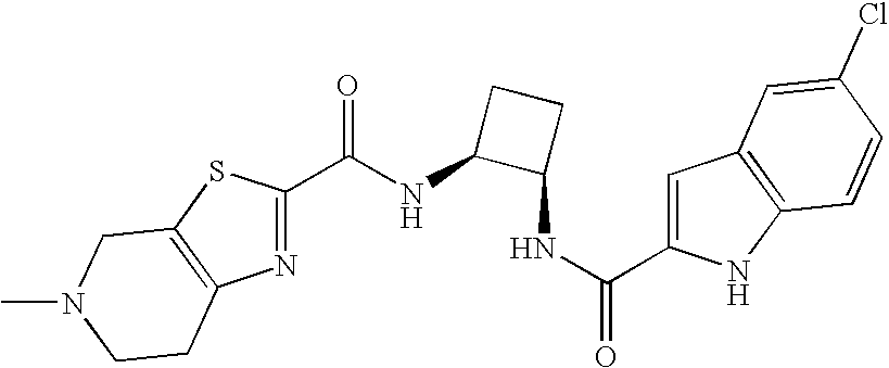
C1(C(NC2C(NC(=O)C3=CC4=C(N3)C=CC(Cl)=C4)CC2)=O)=NC2=C(S1)CN(C)CC2
